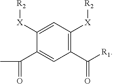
CC(=O)C1=CC(C(=O)[R1])=C([X][R2])C=C1[X][R2]
